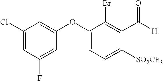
C1(Cl)=CC(F)=CC(OC2=CC=C([SO2CF3])C(C(=O)[H])=C2Br)=C1
